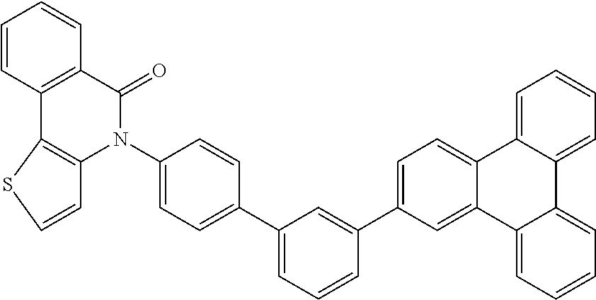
C1=C(C2=CC(C3=CC=C(N4C(=O)C5=C(C6=C4C=CS6)C=CC=C5)C=C3)=CC=C2)C=C2C(=C1)C1=CC=CC=C1C1=CC=CC=C21
